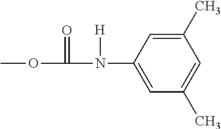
COC(N(C1=CC(C)=CC(C)=C1)[H])=O
